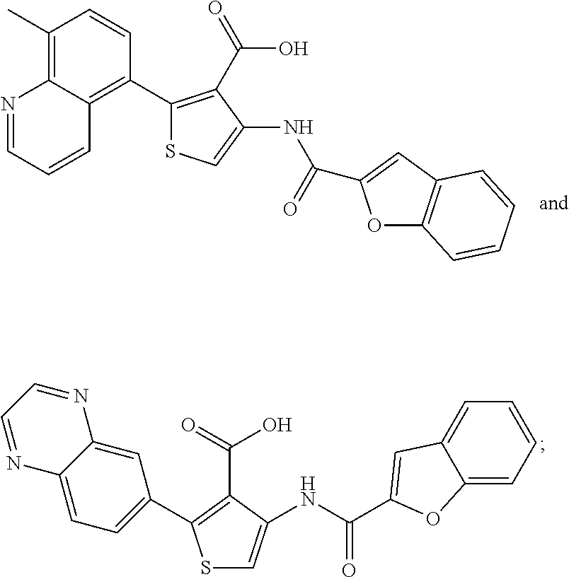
C1(C)=C2C(=C(C3=C(C(=O)O)C(NC(=O)C4=CC5=C(O4)C=CC=C5)=CS3)C=C1)C=CC=N2.C12=CC=C(C3=C(C(=O)O)C(NC(=O)C4=CC5=CC=CC=C5O4)=CS3)C=C1N=CC=N2
